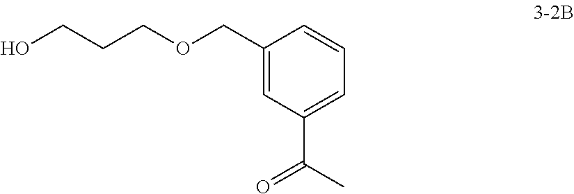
C1(COCCCO)=CC(C(C)=O)=CC=C1
